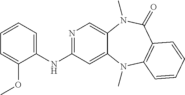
C1=CC=C(NC2=NC=C3C(=C2)N(C)C2=C(C(=O)N3C)C=CC=C2)C(OC)=C1
